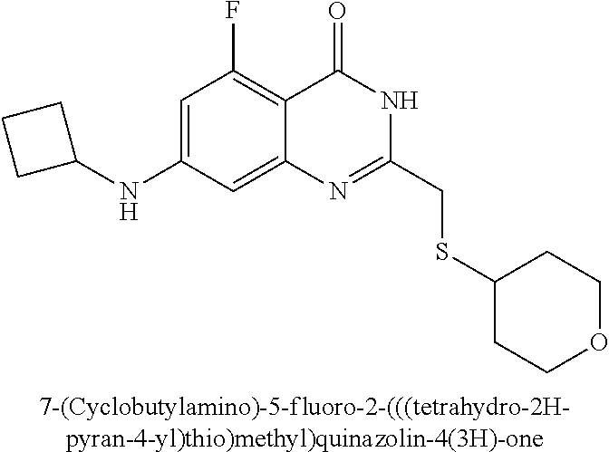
[7-(Cyclobutylamino)-5-fluoro-2-(((tetrahydro-2H-pyran-4-yl)thio)methyl)quinazolin-4(3H)-one].C1(NC2CCC2)=CC(F)=C2C(=C1)N=C(CSC1CCOCC1)NC2=O
